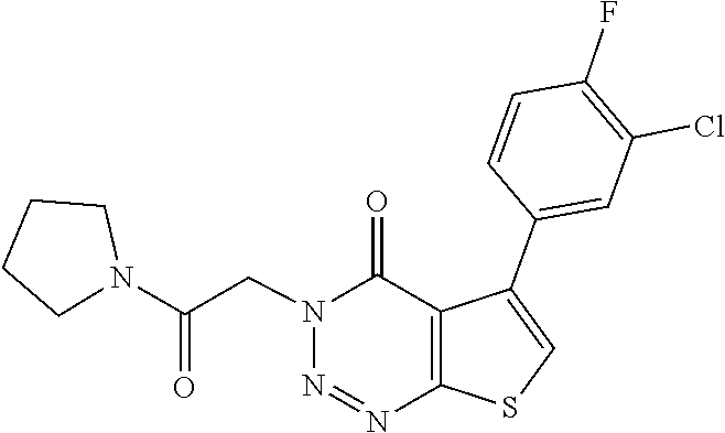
N1(CC(N2CCCC2)=O)N=NC2=C(C1=O)C(C1=CC(Cl)=C(F)C=C1)=CS2
